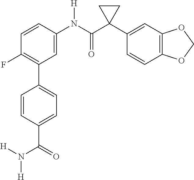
C1=C(N(C(C2(C3=CC4=C(C=C3)OCO4)CC2)=O)[H])C=CC(F)=C1C1=CC=C(C(N([H])[H])=O)C=C1
